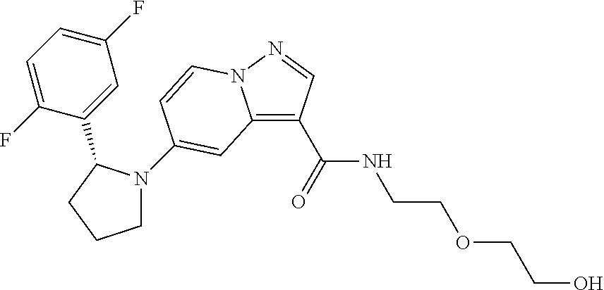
C12=C(C(NCCOCCO)=O)C=NN1C=CC(N1CCCC1C1=CC(F)=CC=C1F)=C2
